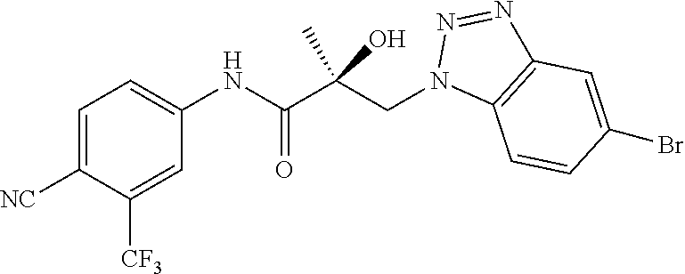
C1=C([NC])C([CF3])=CC(NC(C(CN2C3=C(N=N2)C=C(Br)C=C3)(O)C)=O)=C1
